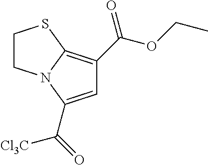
C1=C(C(=O)[Cl3C])N2C(=C1C(OCC)=O)SCC2
